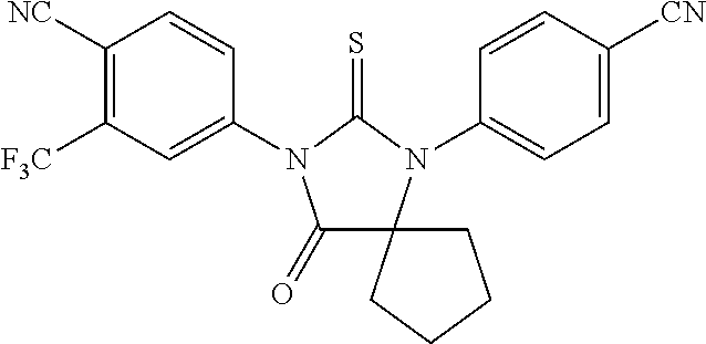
C1(=O)C2(N(C3=CC=C([CN])C=C3)C(=S)N1C1=CC([F3C])=C([NC])C=C1)CCCC2
